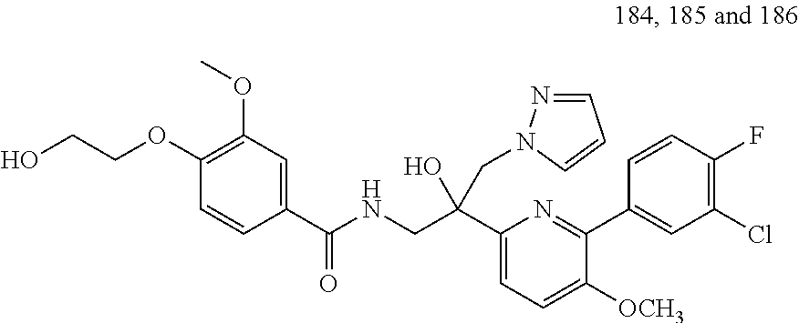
C1(OCCO)=C(OC)C=C(C(NCC(C2=CC=C([OCH3])C(C3=CC(Cl)=C(F)C=C3)=N2)(CN2N=CC=C2)O)=O)C=C1
